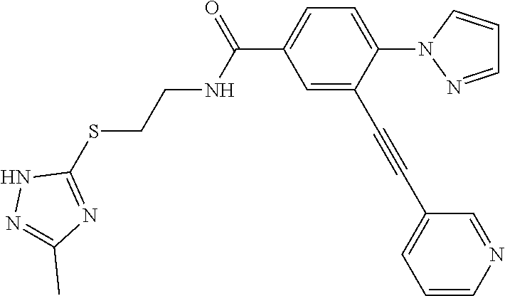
C1(SCCNC(C2=CC=C(N3N=CC=C3)C(C#CC3=CC=CN=C3)=C2)=O)=NC(C)=NN1
